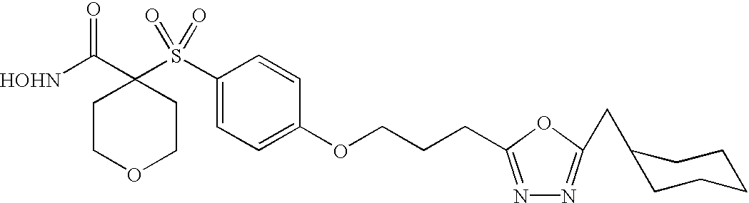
[HOHN]C(C1(S(C2=CC=C(OCCCC3=NN=C(CC4CCCCC4)O3)C=C2)(=O)=O)CCOCC1)=O
